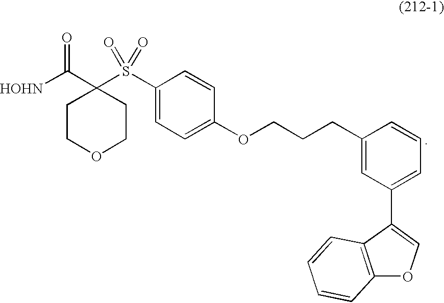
[HOHN]C(C1(S(C2=CC=C(OCCCC3=CC(C4=COC5=C4C=CC=C5)=CC=C3)C=C2)(=O)=O)CCOCC1)=O
